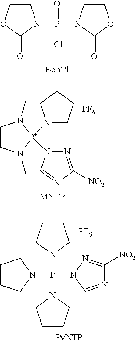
C1COC(=O)N1P(=O)(Cl)N1CCOC1=O.C1CN(C)[P+](N2CCCC2)(N2N=C([NO2])N=C2)N1C.[PF6-].N1([P+](N2CCCC2)(N2C=NC([NO2])=N2)N2CCCC2)CCCC1.[PF6-]
